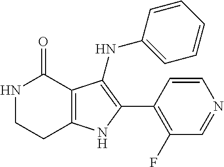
N1CCC2=C(C1=O)C(NC1=CC=CC=C1)=C(C1=C(F)C=NC=C1)N2
